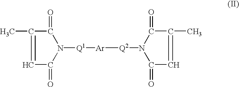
[Q1]([Ar][Q2]N1C(=O)C=C(C)C1=O)N1C(=O)C(C)=CC1=O
